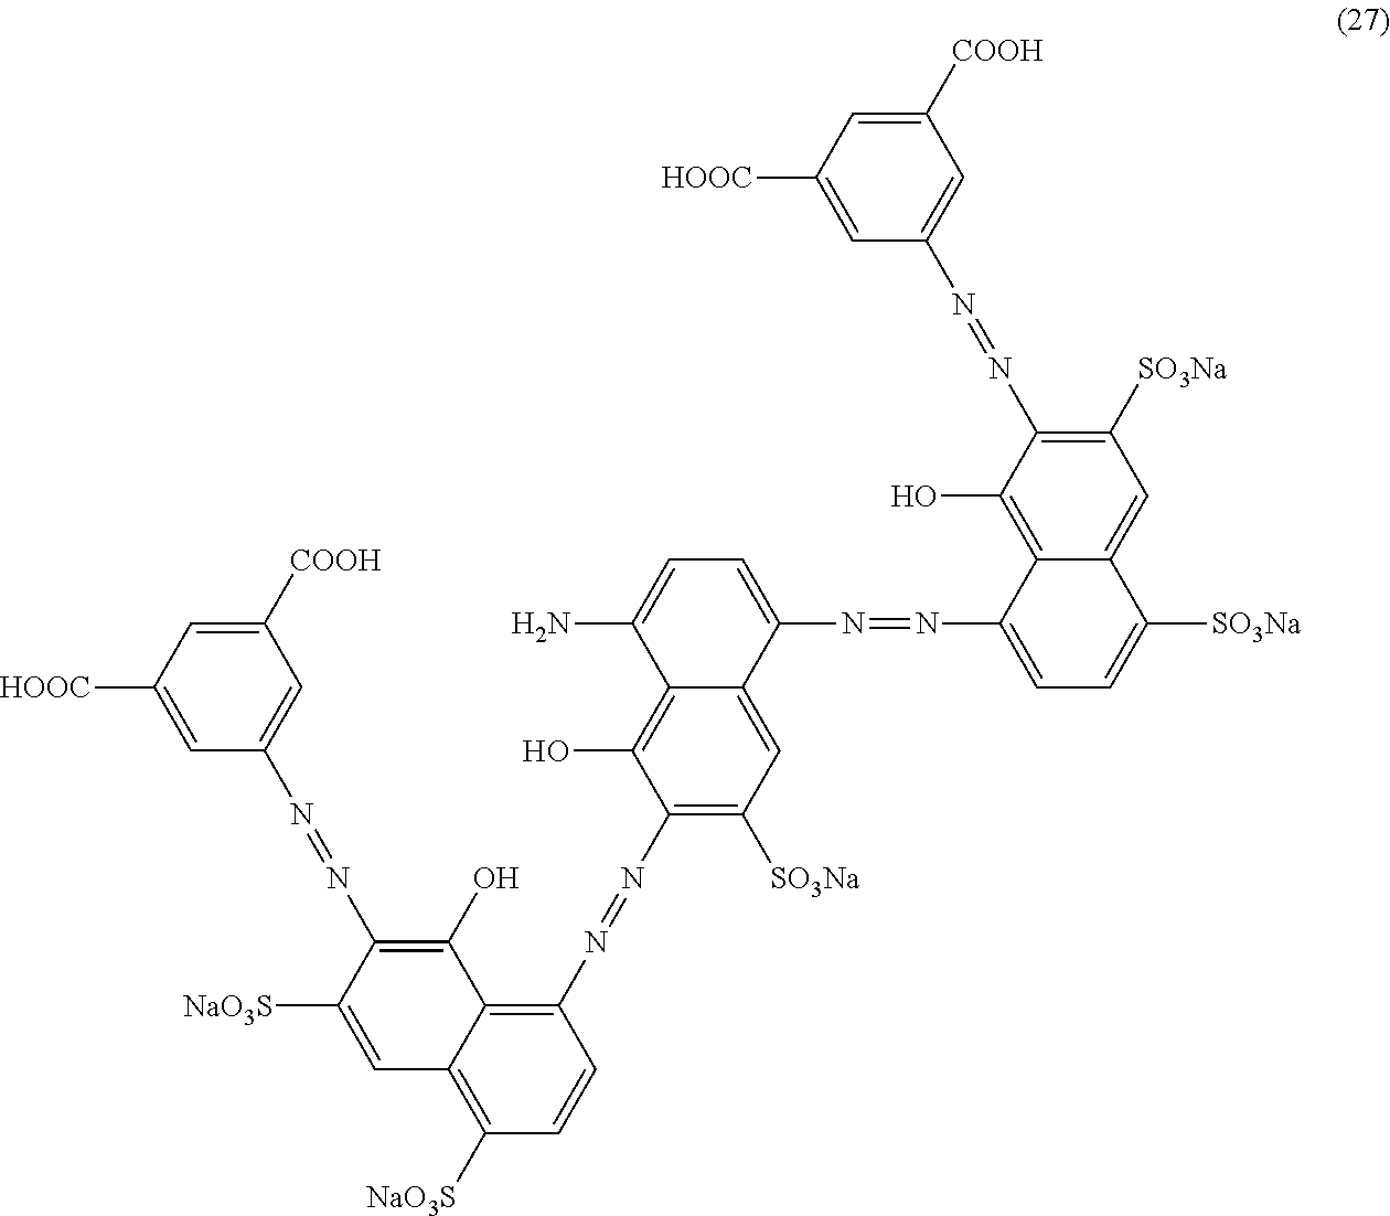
C1=C([HOOC])C=C([COOH])C=C1N=NC1=C(O)C2=C(N=NC3=C([SO3Na])C=C4C(=C3O)C(N)=CC=C4N=NC3=CC=C([SO3Na])C4=CC([SO3Na])=C(N=NC5=CC([COOH])=CC([HOOC])=C5)C(O)=C34)C=CC([NaO3S])=C2C=C1[NaO3S]
